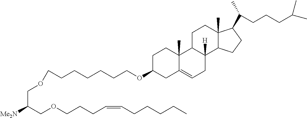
C(C(COCCCC=CCCCCC)[Me2N])OCCCCCCCOC1CC2=CCC3([H])C(C2(C)CC1)CCC1(C)C3CCC1C(C)CCCC(C)C
